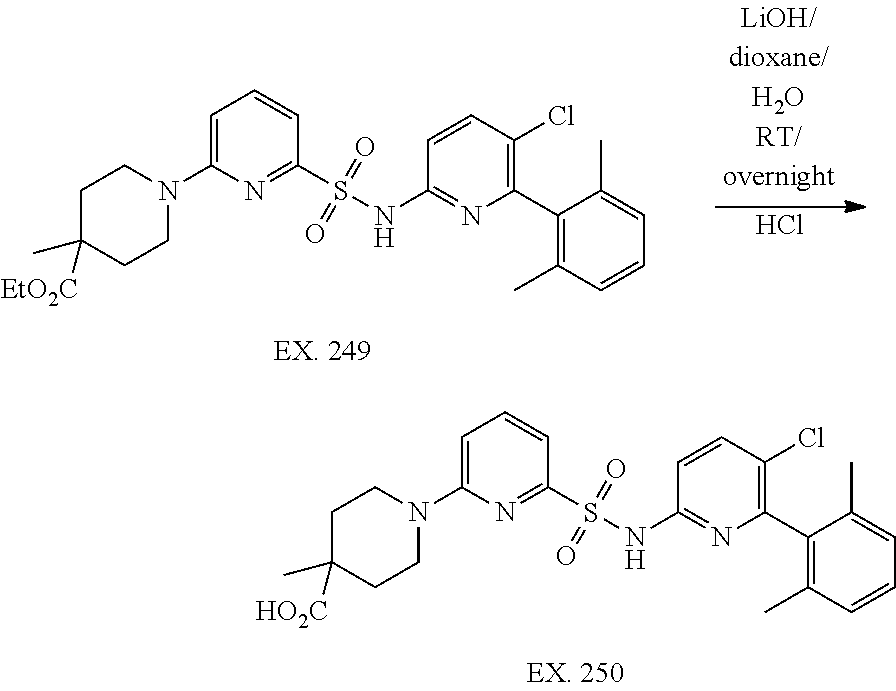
Cl.C1C([EtO2C])(C)CCN(C2=CC=CC(S(=O)(=O)NC3=NC(C4=C(C)C=CC=C4C)=C(Cl)C=C3)=N2)C1.C1C([HO2C])(C)CCN(C2=CC=CC(S(=O)(=O)NC3=NC(C4=C(C)C=CC=C4C)=C(Cl)C=C3)=N2)C1
